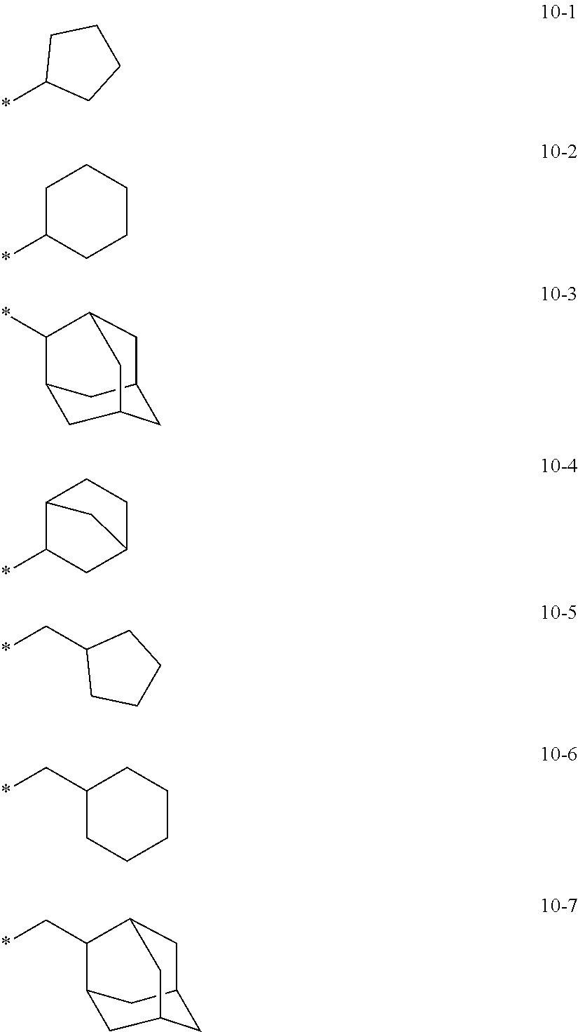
*C1CCCC1.*C1CCCCC1.*C1CC2CCC1C2.*CC1CCCC1.*CC1CCCCC1.C12CC3CC(C1)C(C*)C(C2)C3.C12CC3CC(C1)C(*)C(C2)C3
